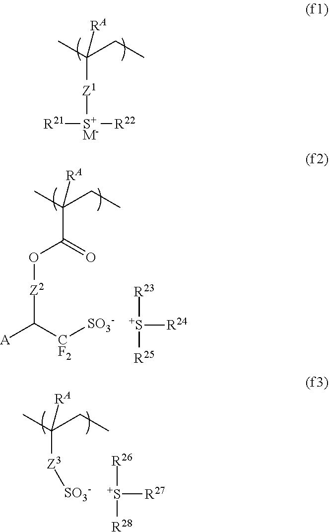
C(CC)(C)([Z1][S+M-]([R21])[R22])[RA].C(CC)(C)(C(=O)O[Z2]C([A])[CF2][SO3-])[RA].[R23][S+]([R25])[R24].C(CC)(C)([Z3][SO3-])[RA].[R26][S+]([R28])[R27]
